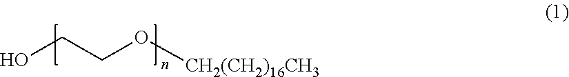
OCCO[CH2(CH2)16CH3]
